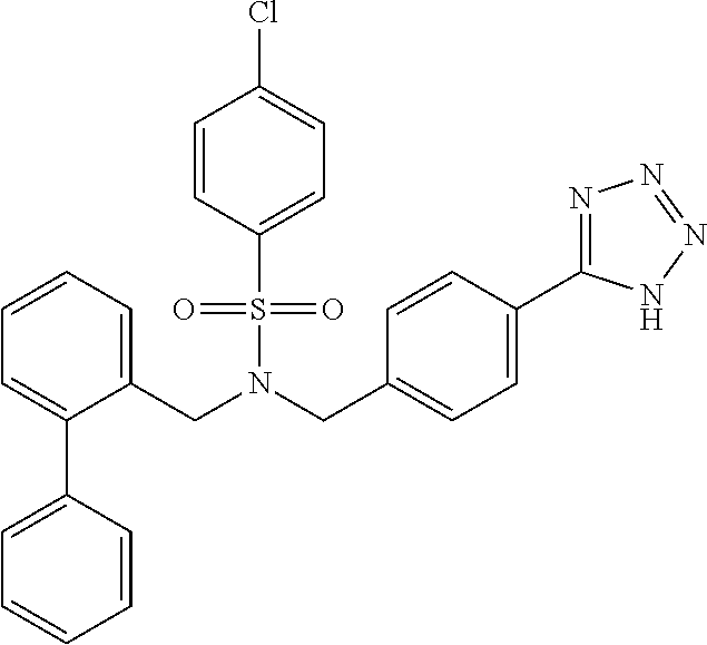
C(N(S(=O)(=O)C1=CC=C(Cl)C=C1)CC1=CC=C(C2=NN=NN2)C=C1)C1=CC=CC=C1C1=CC=CC=C1
